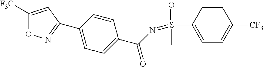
C1([F3C])=CC(C2=CC=C(C(N=S(C3=CC=C([CF3])C=C3)(=O)C)=O)C=C2)=NO1
